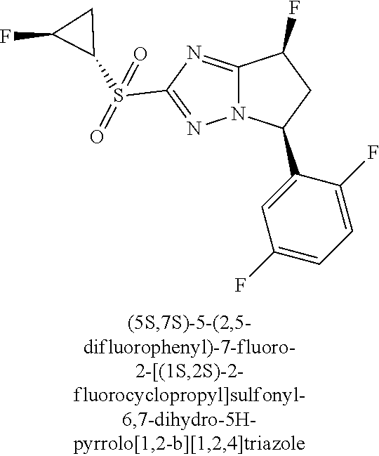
C12=NC(S(C3C(F)C3)(=O)=O)=NN1C(C1=CC(F)=CC=C1F)CC2F
